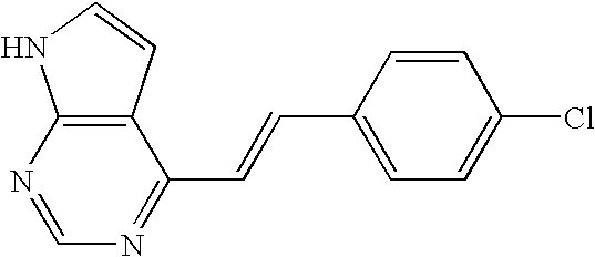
N1=CN=C(C=CC2=CC=C(Cl)C=C2)C2=C1NC=C2
